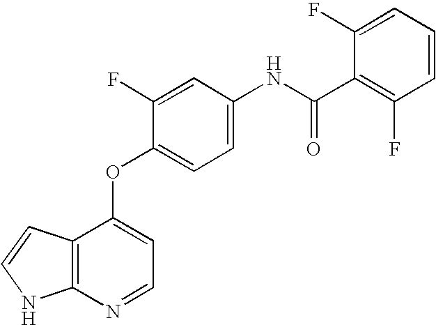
C1=CC2=C(N1)N=CC=C2OC1=CC=C(NC(C2=C(F)C=CC=C2F)=O)C=C1F
